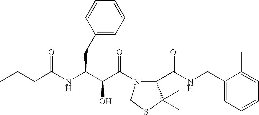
C(CC(NC(C(C(N1C(C(NCC2=CC=CC=C2C)=O)C(C)(C)SC1)=O)O)CC1=CC=CC=C1)=O)C
